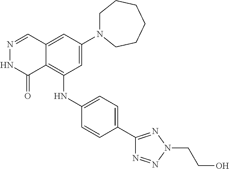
C1=C(N2CCCCCC2)C=C2C(=C1NC1=CC=C(C3=NN(CCO)N=N3)C=C1)C(=O)NN=C2
